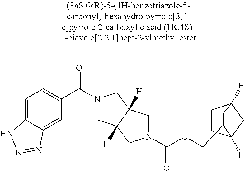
C1(C(=O)N2CC3([H])C([H])(C2)CN(C(OCC2C4([H])CCC([H])(C4)C2)=O)C3)=CC=C2C(=C1)N=NN2
